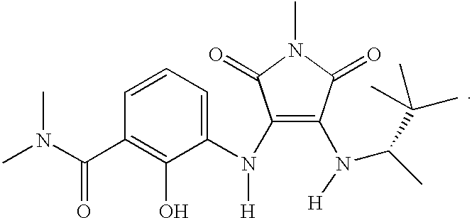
C1(N(C2=C(N([H])C(C)C(C)(C)C)C(=O)N(C)C2=O)[H])=CC=CC(C(N(C)C)=O)=C1O
